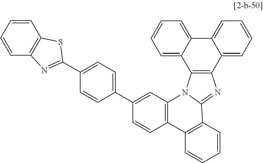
C1=CC2=C(C=C1C1=CC=C(C3=NC4=C(C=CC=C4)S3)C=C1)N1C3=C(C4=CC=CC=C4C4=CC=CC=C43)N=C1C1=C2C=CC=C1
